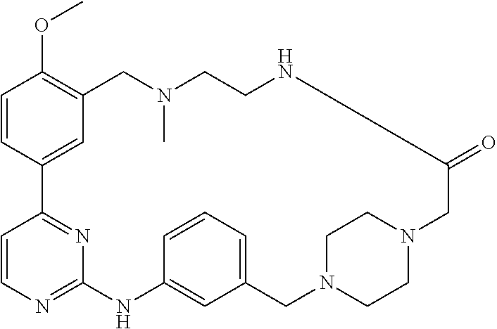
C1=CC2=CC(=C1OC)CN(C)CCNC(=O)CN1CCN(CC3=CC=CC(=C3)NC3=NC=CC2=N3)CC1
